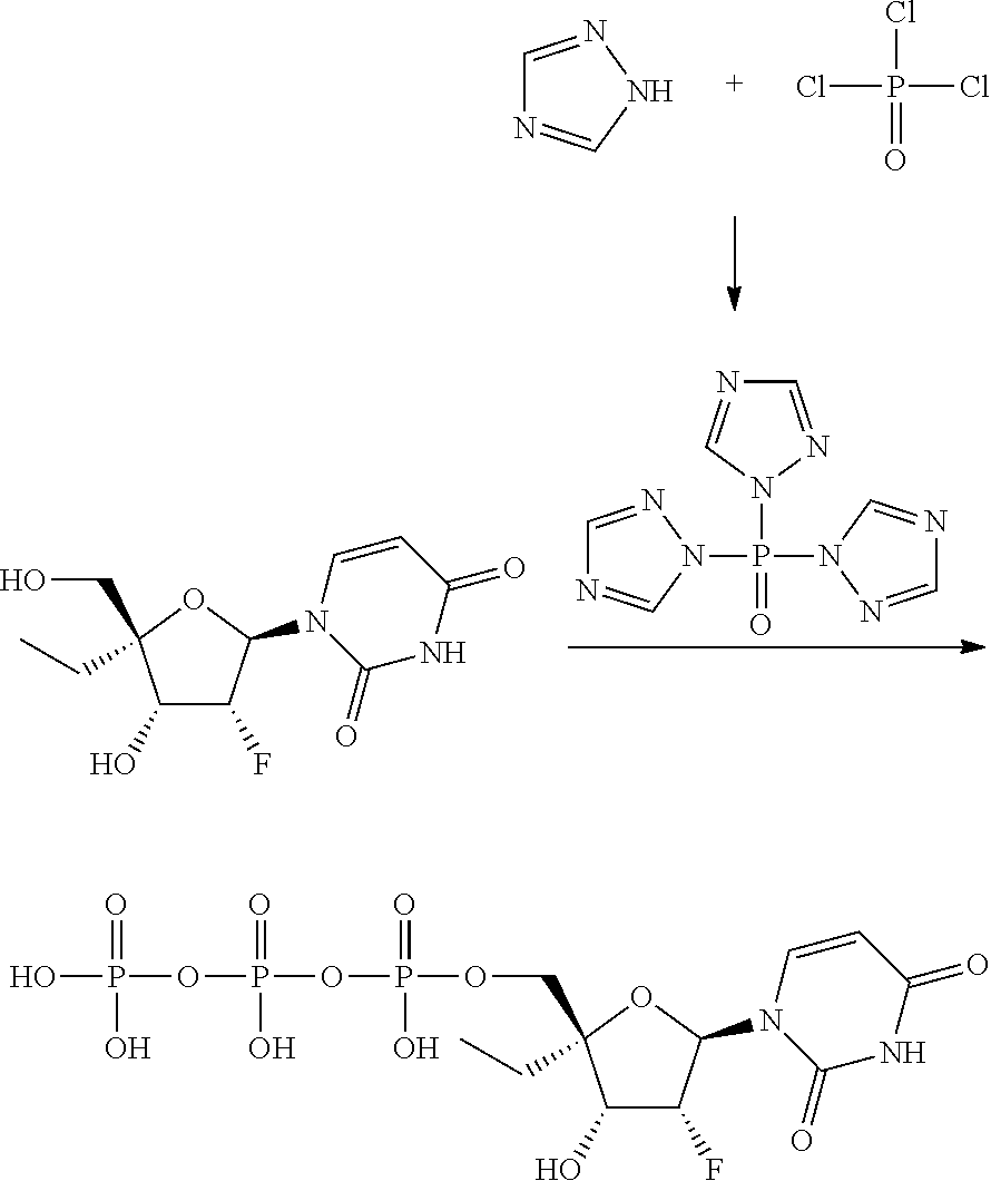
C1(O)C(F)C(N2C(=O)NC(=O)C=C2)OC1(COP(OP(OP(O)(=O)O)(=O)O)(=O)O)CC.C1=NNC=N1.ClP(Cl)(Cl)=O.C1(O)C(F)C(N2C(=O)NC(=O)C=C2)OC1(CO)CC.C1=NN(P(=O)(N2N=CN=C2)N2N=CN=C2)C=N1
